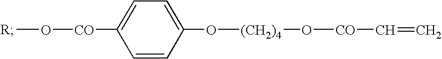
C1=CC(O[(CH2)4]O[CO]C=C)=CC=C1[CO]OC
